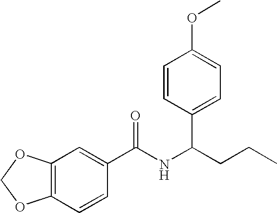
CCCC(NC(=O)C1=CC2=C(C=C1)OCO2)C1=CC=C(OC)C=C1
